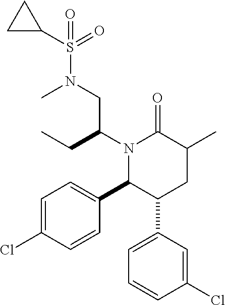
C1(C2C(C3=CC=CC(Cl)=C3)CC(C)C(=O)N2C(CN(C)S(=O)(=O)C2CC2)CC)=CC=C(Cl)C=C1
